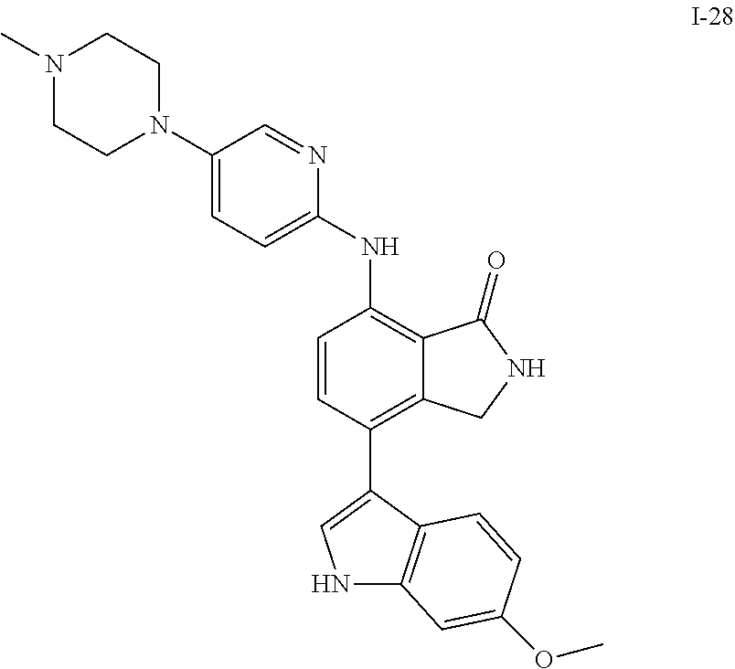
C1(C2=CNC3=C2C=CC(OC)=C3)=C2C(=C(NC3=CC=C(N4CCN(C)CC4)C=N3)C=C1)C(=O)NC2
